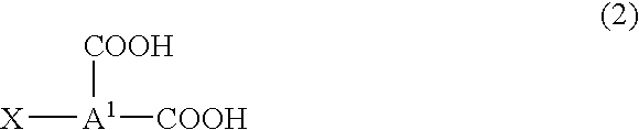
[X][A1]([COOH])[COOH]
